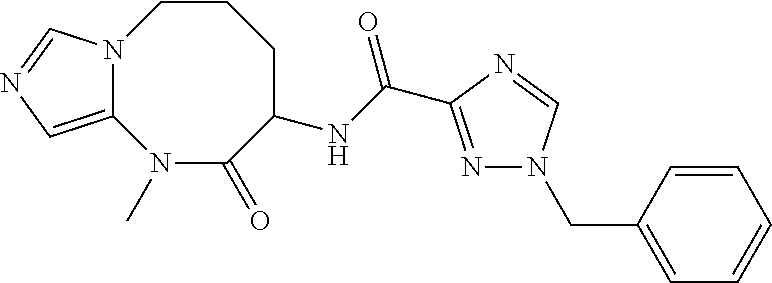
C12=CN=CN1CCCC(NC(=O)C1=NN(CC3=CC=CC=C3)C=N1)C(=O)N2C
